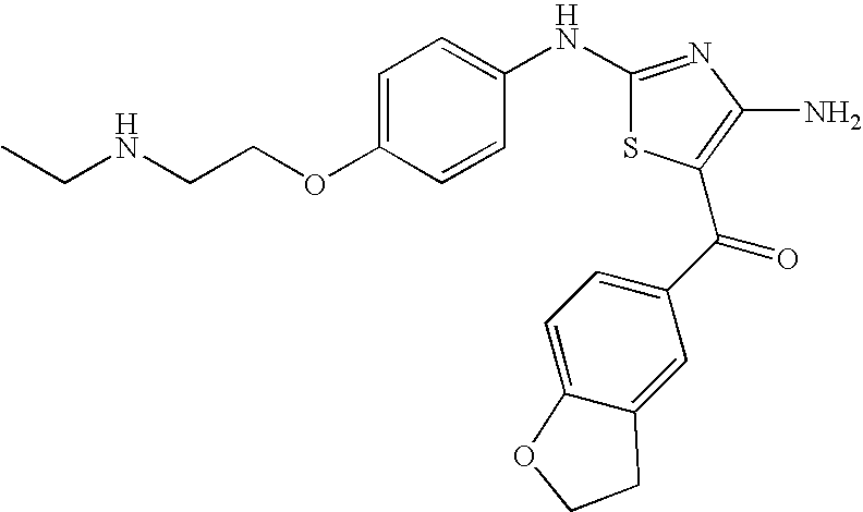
C1(NC2=CC=C(OCCNCC)C=C2)=NC(N)=C(C(C2=CC=C3C(=C2)CCO3)=O)S1
